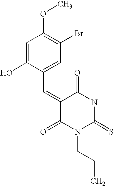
C1=C(O)C(C=C2C(=O)N(CC=C)C(=S)NC2=O)=CC(Br)=C1OC
